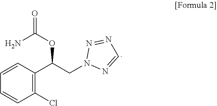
C1=CC(C(CN2N=CN=N2)OC(=O)N)=C(Cl)C=C1
